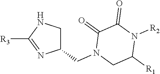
C1C(CN2CC([R1])N([R2])C(=O)C2=O)N=C([R3])N1
